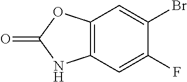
C12=C(C=C(F)C(Br)=C1)NC(=O)O2
